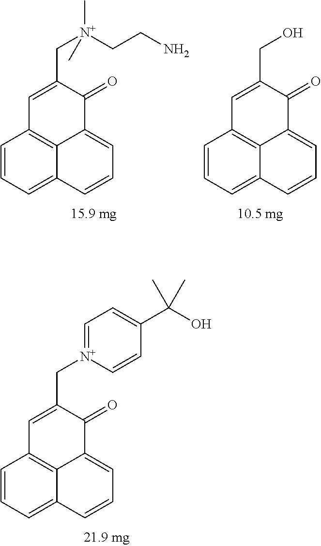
C1=C[N+](CC2=CC3=C4C(=CC=CC4=CC=C3)C2=O)=CC=C1C(O)(C)C.[N+](CC1=CC2=C3C(=CC=CC3=CC=C2)C1=O)(C)(CCN)C.C12=C3C(=CC=CC3=CC=C1)C(=O)C(CO)=C2
